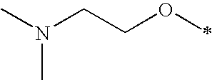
CN(CCOC)C
